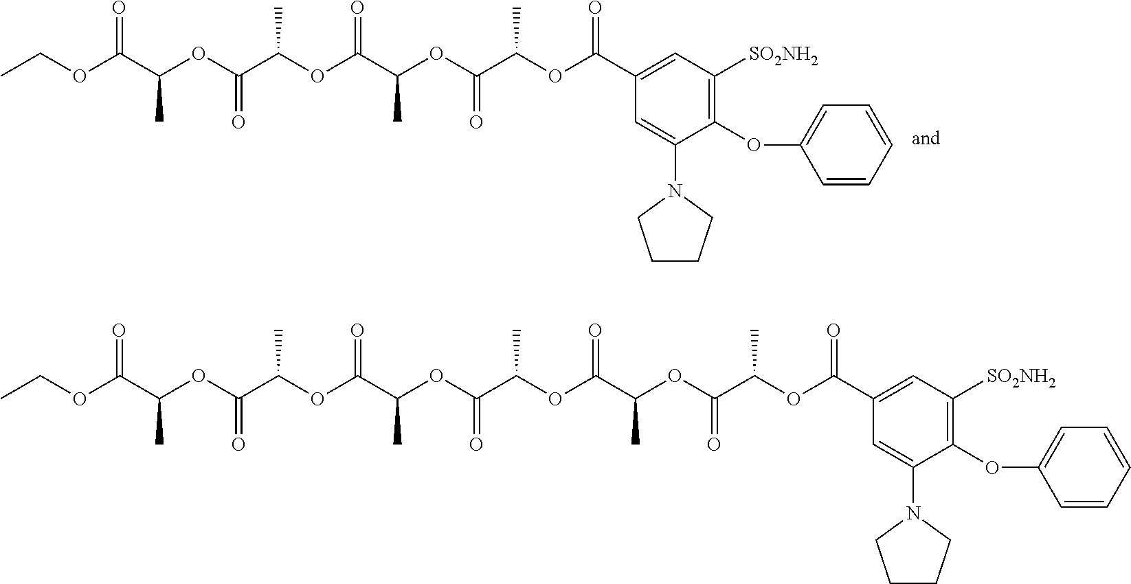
C(OC(C(OC(C(OC(C(OC(C(OC(C1=CC([SO2NH2])=C(OC2=CC=CC=C2)C(N2CCCC2)=C1)=O)C)=O)C)=O)C)=O)C)=O)C.CCOC(C(OC(C(OC(C(OC(C(OC(C(OC(C(OC(C1=CC([SO2NH2])=C(OC2=CC=CC=C2)C(N2CCCC2)=C1)=O)C)=O)C)=O)C)=O)C)=O)C)=O)C)=O
